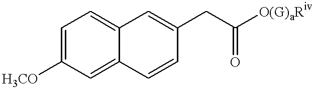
C1=C([H3CO])C=C2C(=C1)C=C(CC([O(G)aRiv])=O)C=C2
